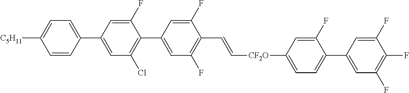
C1=C(C2=CC(Cl)=C(C3=CC(F)=C(C=C[CF2O]C4=CC=C(C5=CC(F)=C(F)C(F)=C5)C(F)=C4)C(F)=C3)C(F)=C2)C=CC([C5H11])=C1
